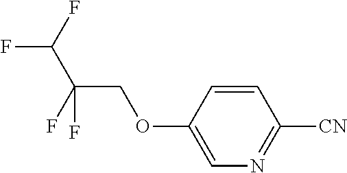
C1=C(OCC(F)(C(F)F)F)C=CC([CN])=N1
